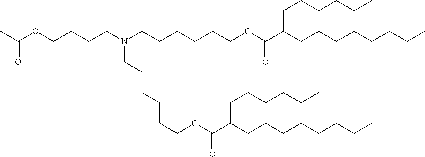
C(CCCOC(C(CCCCCCCC)CCCCCC)=O)CCN(CCCCOC(C)=O)CCCCCCOC(C(CCCCCCCC)CCCCCC)=O
